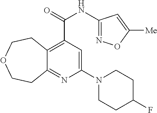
C12=C(C(NC3=NOC([Me])=C3)=O)C=C(N3CCC(F)CC3)N=C1CCOCC2
